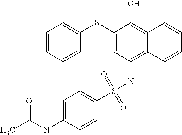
C1(SC2=CC=CC=C2)=CC(NS(C2=CC=C(NC(C)=O)C=C2)(=O)=O)=C2C(=C1O)C=CC=C2
